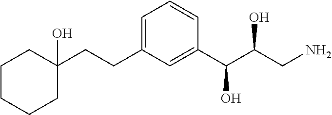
C1=C(CCC2(O)CCCCC2)C=C(C(C(CN)O)O)C=C1
